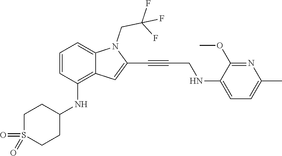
C1=C(NCC#CC2=CC3=C(NC4CCS(=O)(=O)CC4)C=CC=C3N2CC(F)(F)F)C(OC)=NC(C)=C1
